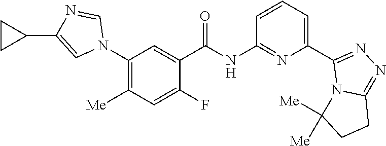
C1(N2C=NC(C3CC3)=C2)=C([Me])C=C(F)C(C(NC2=NC(C3=NN=C4N3C([Me])([Me])CC4)=CC=C2)=O)=C1
